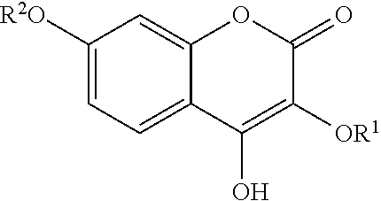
C1([R2O])=CC=C2C(=C1)OC(=O)C([OR1])=C2O
